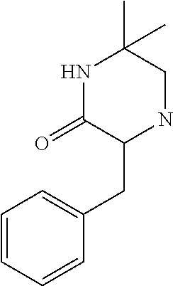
N1C(=O)C(CC2=CC=CC=C2)NCC1(C)C
